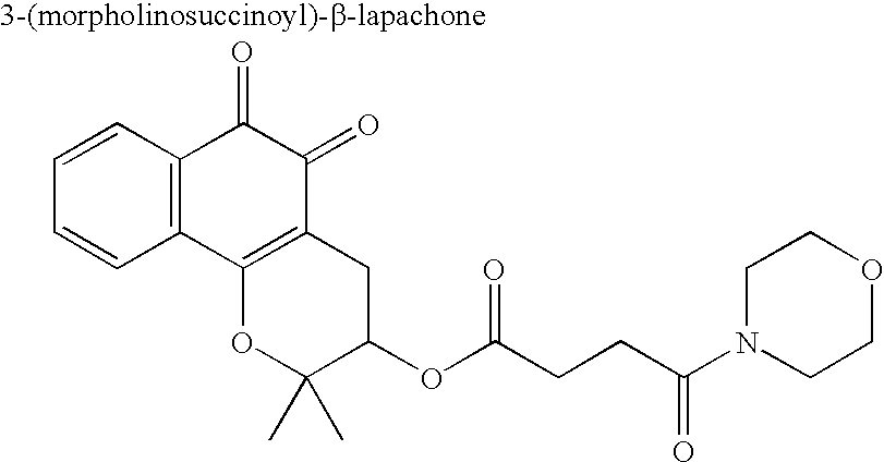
C1=CC2=C(C=C1)C1=C(C(=O)C2=O)CC(OC(CCC(=O)N2CCOCC2)=O)C(C)(C)O1
